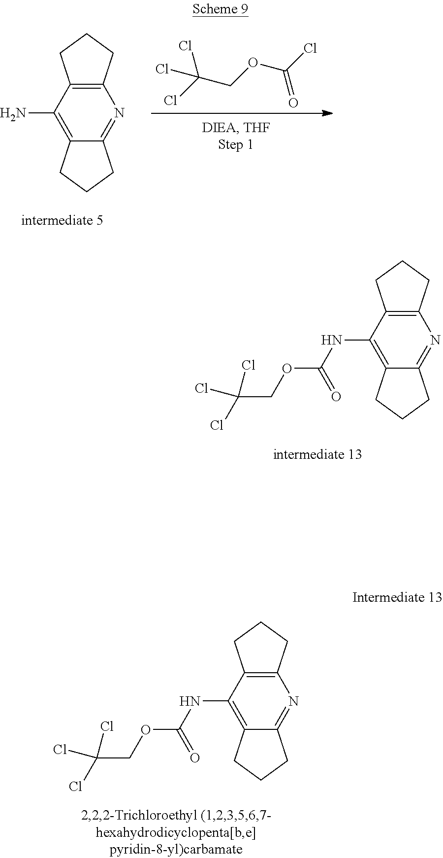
C(COC(NC1=C2CCCC2=NC2=C1CCC2)=O)(Cl)(Cl)Cl.NC1=C2CCCC2=NC2=C1CCC2.C(=O)(Cl)OCC(Cl)(Cl)Cl.C(COC(NC1=C2CCCC2=NC2=C1CCC2)=O)(Cl)(Cl)Cl
